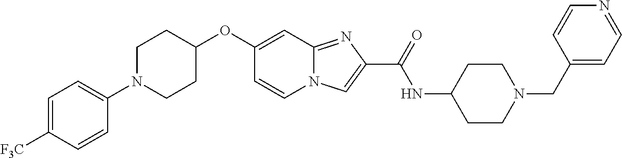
C1=CN2C(=NC(C(=O)NC3CCN(CC4=CC=NC=C4)CC3)=C2)C=C1OC1CCN(C2=CC=C([F3C])C=C2)CC1
